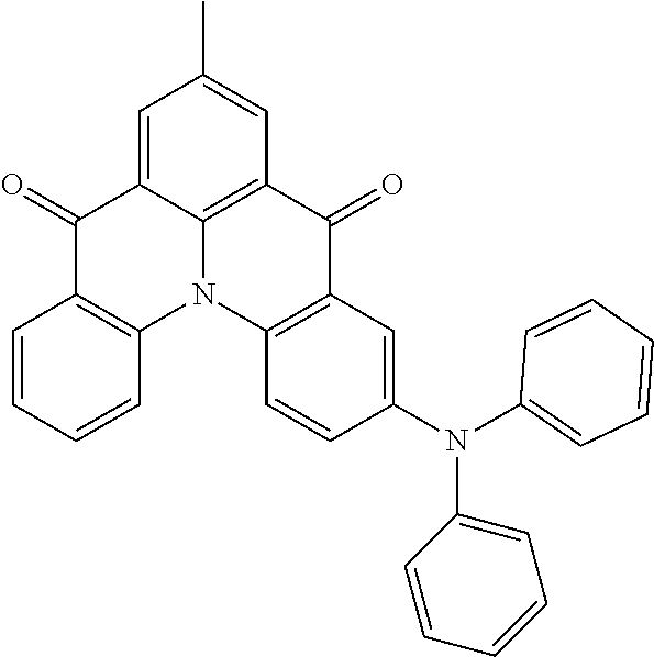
C1(=O)C2=C(N3C4=C(C(=O)C5=C3C=CC(N(C3=CC=CC=C3)C3=CC=CC=C3)=C5)C=C(C)C=C14)C=CC=C2
